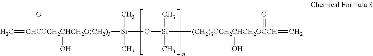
C=[CHCOCH2CHCH2O(CH2)3](=O)(O)[Si](O[Si]([(CH2)3OCH2CHCH2OCCH](=C)(=O)O)(C)C)(C)C
